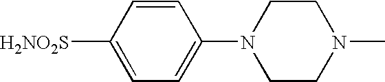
C1=CC([H2NO2S])=CC=C1N1CCN(C)CC1
